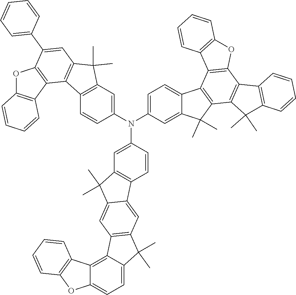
C12=C(C=C(N(C3=CC4=C(C=C3)C3=CC5=C(C=C3C4(C)C)C3=C4C(=CC=C3C5(C)C)OC3=C4C=CC=C3)C3=CC=C4C(=C3)C(C)(C)C3=C4C4=C(C5=C3C(C)(C)C3=C5C=CC=C3)OC3=C4C=CC=C3)C=C1)C(C)(C)C1=C2C2=C(C(C3=CC=CC=C3)=C1)OC1=C2C=CC=C1
